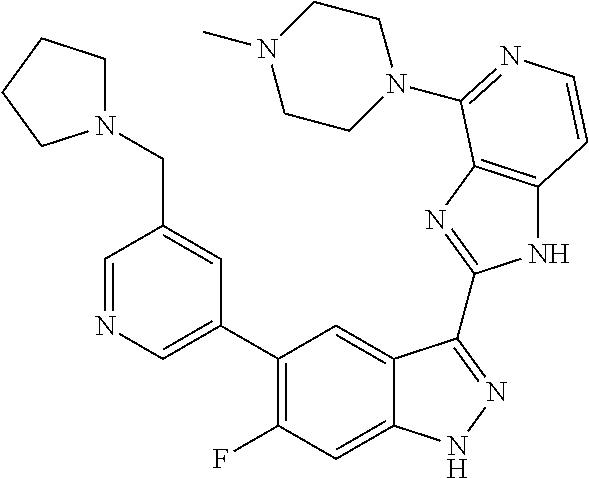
C1=C(C2=C(F)C=C3C(=C2)C(C2=NC4=C(N2)C=CN=C4N2CCN(C)CC2)=NN3)C=C(CN2CCCC2)C=N1
